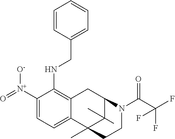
C1([N+](=O)[O-])=CC=C2C(=C1NCC1=CC=CC=C1)CC1C(C)(C)C2(C)CCN1C(C(F)(F)F)=O
